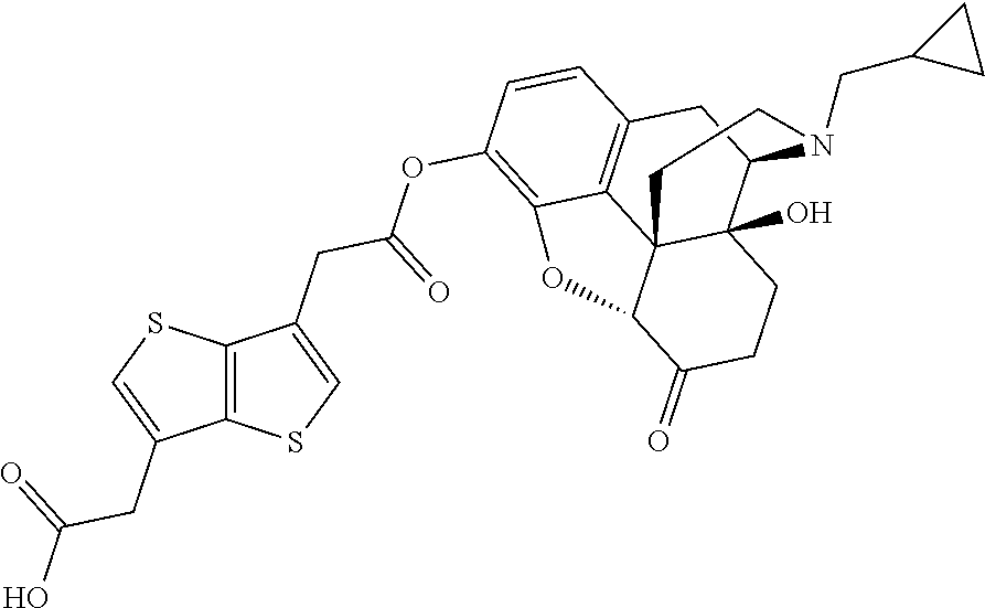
C12=C(SC=C1CC(=O)O)C(CC(=O)OC1=C3C4=C(C=C1)CC1C5(O)C4(C(C(=O)CC5)O3)CCN1CC1CC1)=CS2
